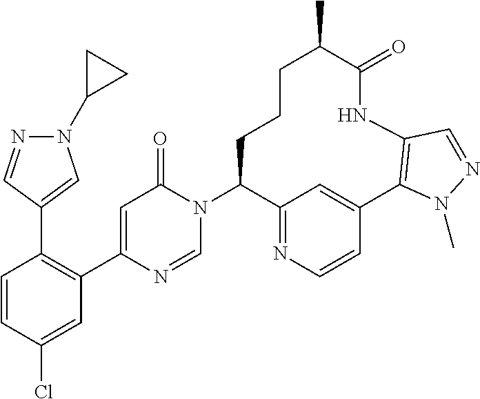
C1=CC(Cl)=CC(C2=CC(=O)N(C3C4=NC=CC(=C4)C4=C(NC(=O)C(C)CCC3)C=NN4C)C=N2)=C1C1=CN(C2CC2)N=C1
